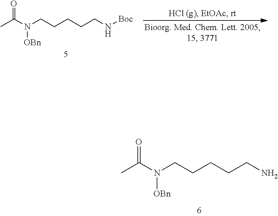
N(CCCCCN)(C(C)=O)[OBn].N(CCCCCN[Boc])(C(C)=O)[OBn]
